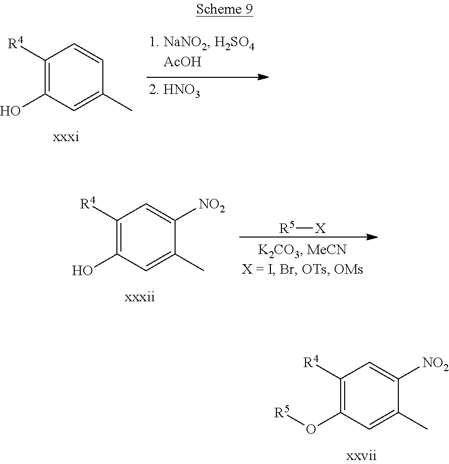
C1([R4])=C(O)C=C(C)C=C1.C1([R4])=C(O)C=C(C)C([NO2])=C1.[R5][X].C1([R4])=C(O[R5])C=C(C)C([NO2])=C1
